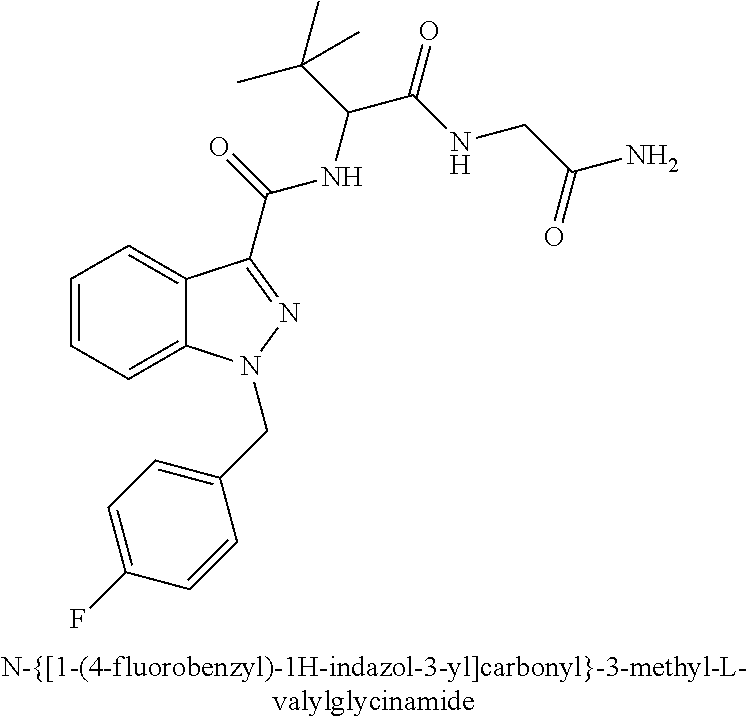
C1=CC=C2C(=C1)C(C(NC(C(C)(C)C)C(NCC(N)=O)=O)=O)=NN2CC1=CC=C(F)C=C1
